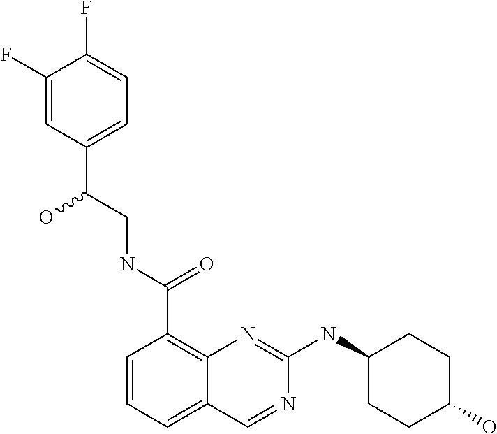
C1=CC=C2C(=C1C(NCC(C1=CC=C(F)C(F)=C1)O)=O)N=C(NC1CCC(O)CC1)N=C2
